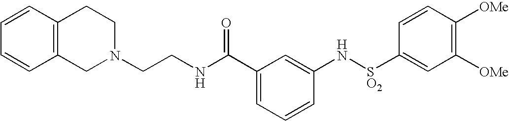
C1=CC2=C(C=C1)CCN(CCNC(C1=CC=CC(N[SO2]C3=CC([OMe])=C([OMe])C=C3)=C1)=O)C2
